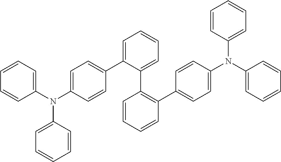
C1(N(C2=CC=C(C3=CC=CC=C3C3=C(C4=CC=C(N(C5=CC=CC=C5)C5=CC=CC=C5)C=C4)C=CC=C3)C=C2)C2=CC=CC=C2)=CC=CC=C1
